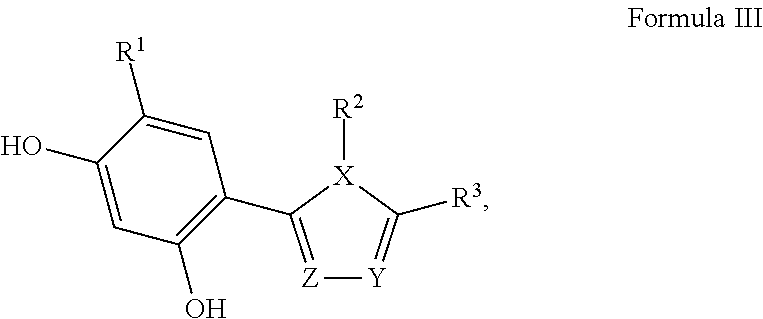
[Z]1=C(C2=C(O)C=C(O)C([R1])=C2)[X]([R2])C([R3])=[Y]1
